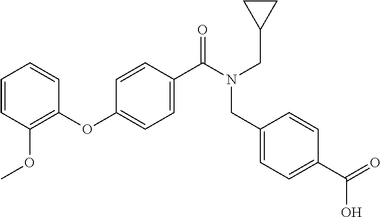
C1=CC(OC)=C(OC2=CC=C(C(N(CC3CC3)CC3=CC=C(C(=O)O)C=C3)=O)C=C2)C=C1
